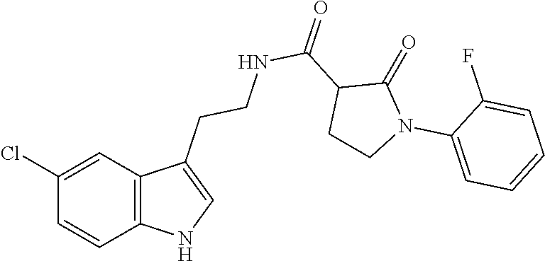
C12=C(C=C(Cl)C=C1)C(CCNC(C1CCN(C3=CC=CC=C3F)C1=O)=O)=CN2
